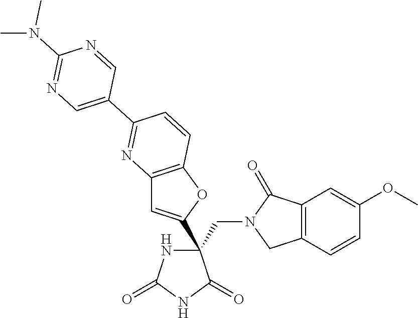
C(C1(C2=CC3=C(O2)C=CC(C2=CN=C(N(C)C)N=C2)=N3)NC(=O)NC1=O)N1CC2=C(C1=O)C=C(OC)C=C2
